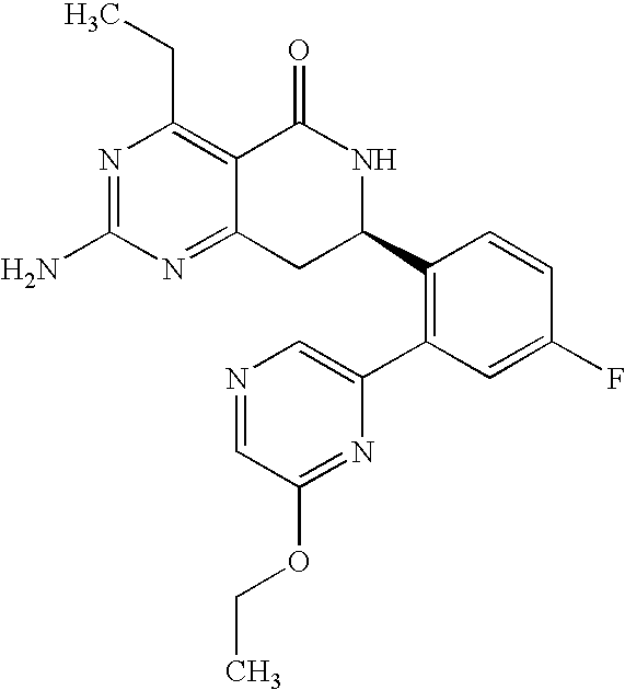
N1=C(N)N=C2C(=C1CC)C(=O)NC(C1=C(C3=CN=CC(OCC)=N3)C=C(F)C=C1)C2
